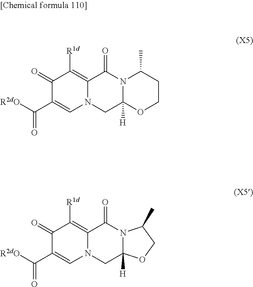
C([R2dO])(=O)C1=CN2C(=C([R1d])C1=O)C(=O)N1C([H])(C2)OCCC1C.C([R2dO])(=O)C1=CN2C(=C([R1d])C1=O)C(=O)N1C([H])(C2)OCC1C
